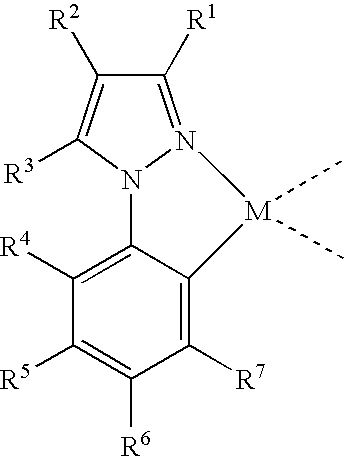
C1([R1])=N2N(C([R3])=C1[R2])C1=C([R4])C([R5])=C([R6])C([R7])=C1[M]2(C)C
